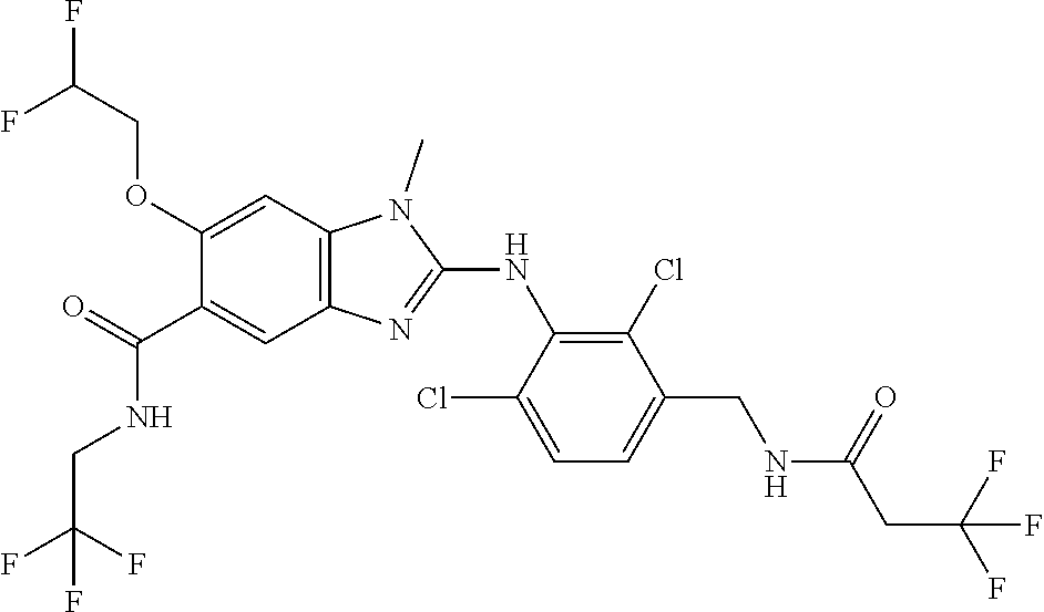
C1(OCC(F)F)=CC2=C(C=C1C(NCC(F)(F)F)=O)N=C(NC1=C(Cl)C(CNC(CC(F)(F)F)=O)=CC=C1Cl)N2C
